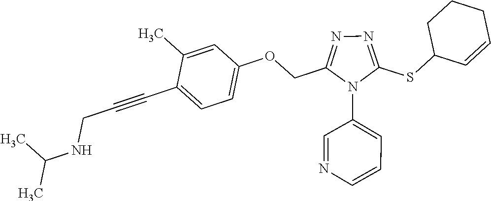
C1=C(C)C(C#CCNC(C)C)=CC=C1OCC1=NN=C(SC2C=CCCC2)N1C1=CC=CN=C1
